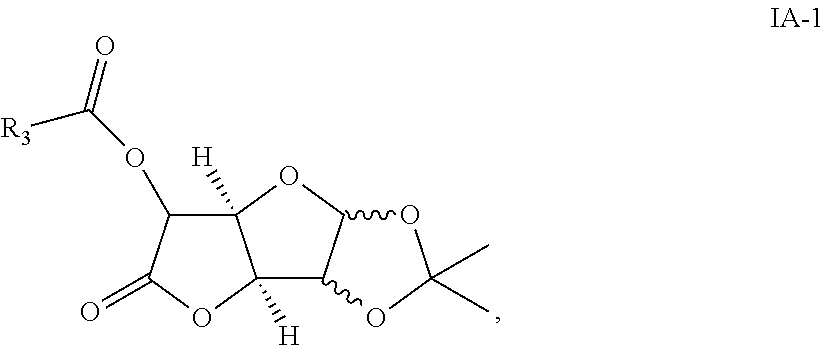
C12([H])C3C(OC1([H])C(OC(=O)[R3])C(=O)O2)OC(C)(C)O3
